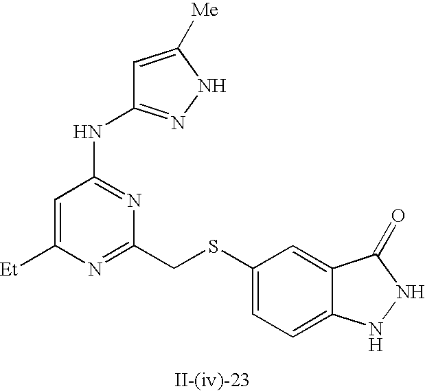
C1=C([Et])N=C(CSC2=CC=C3C(=C2)C(=O)NN3)N=C1NC1=NNC([Me])=C1
